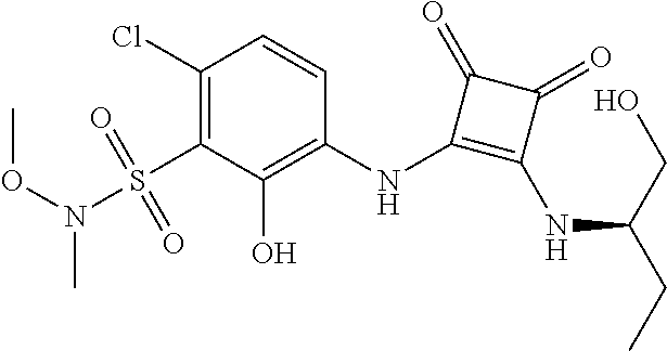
C1(Cl)=C(S(=O)(=O)N(OC)C)C(O)=C(NC2=C(NC(CC)CO)C(=O)C2=O)C=C1
